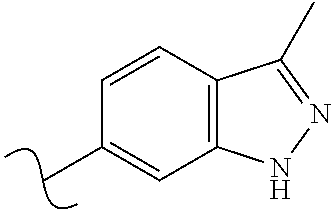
CC1=CC2=C(C=C1)C(C)=NN2
